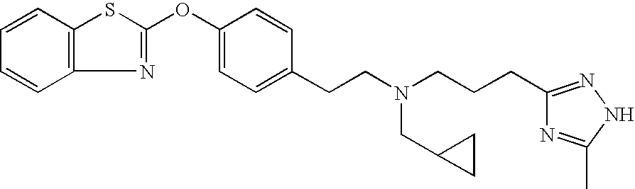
C1=CC2=C(C=C1)N=C(OC1=CC=C(CCN(CC3CC3)CCCC3=NNC(C)=N3)C=C1)S2
